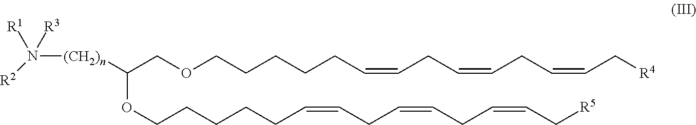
N([(CH2)n]C(COCCCCCC=CCC=CCC=CC[R4])OCCCCCC=CCC=CCC=CC[R5])([R3])([R1])[R2]
